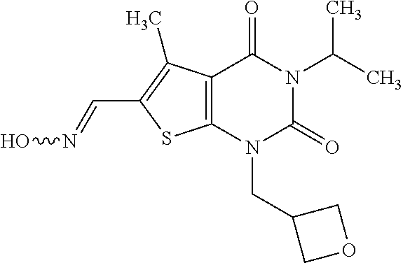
C12=C(N(CC3COC3)C(=O)N(C(C)C)C1=O)SC(C=NO)=C2C
